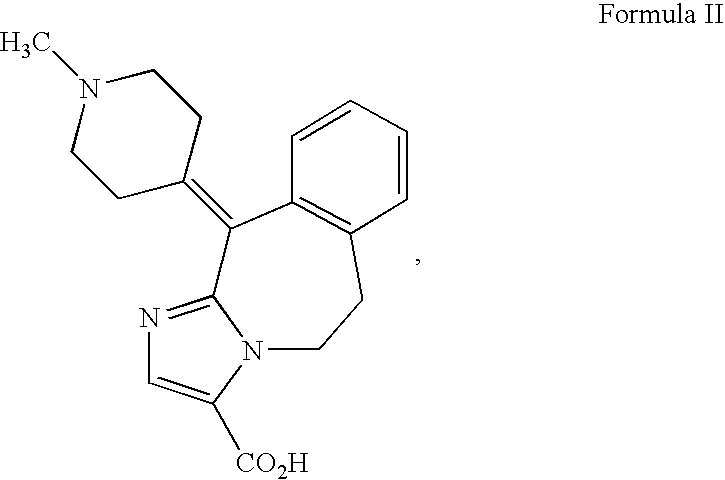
N1=C2N(C([CO2H])=C1)CCC1=C(C2=C2CCN(C)CC2)C=CC=C1
